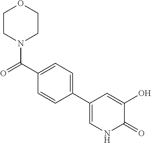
C1CN(C(C2=CC=C(C3=CNC(=O)C(O)=C3)C=C2)=O)CCO1
